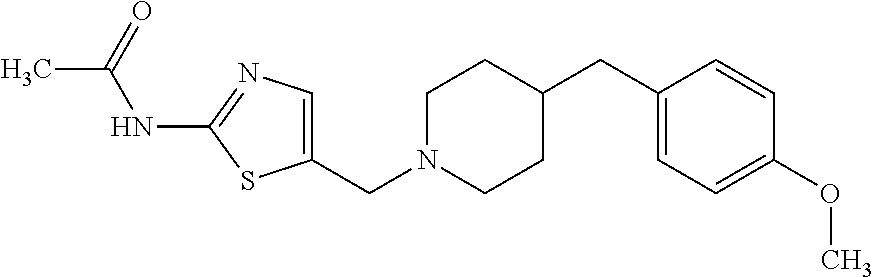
C1(CC2CCN(CC3=CN=C(NC(=O)C)S3)CC2)=CC=C(OC)C=C1
